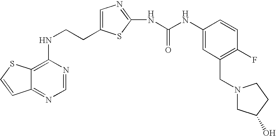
C(CNC1=C2C(=NC=N1)C=CS2)C1=CN=C(NC(=O)NC2=CC(CN3CC(O)CC3)=C(F)C=C2)S1
